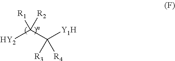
[HY2]C(C([Y1H])([R3])[R4])([R1])[R2]
